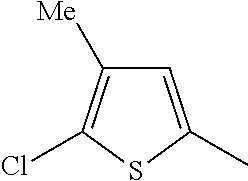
C1=C(C)SC(Cl)=C1[Me]
